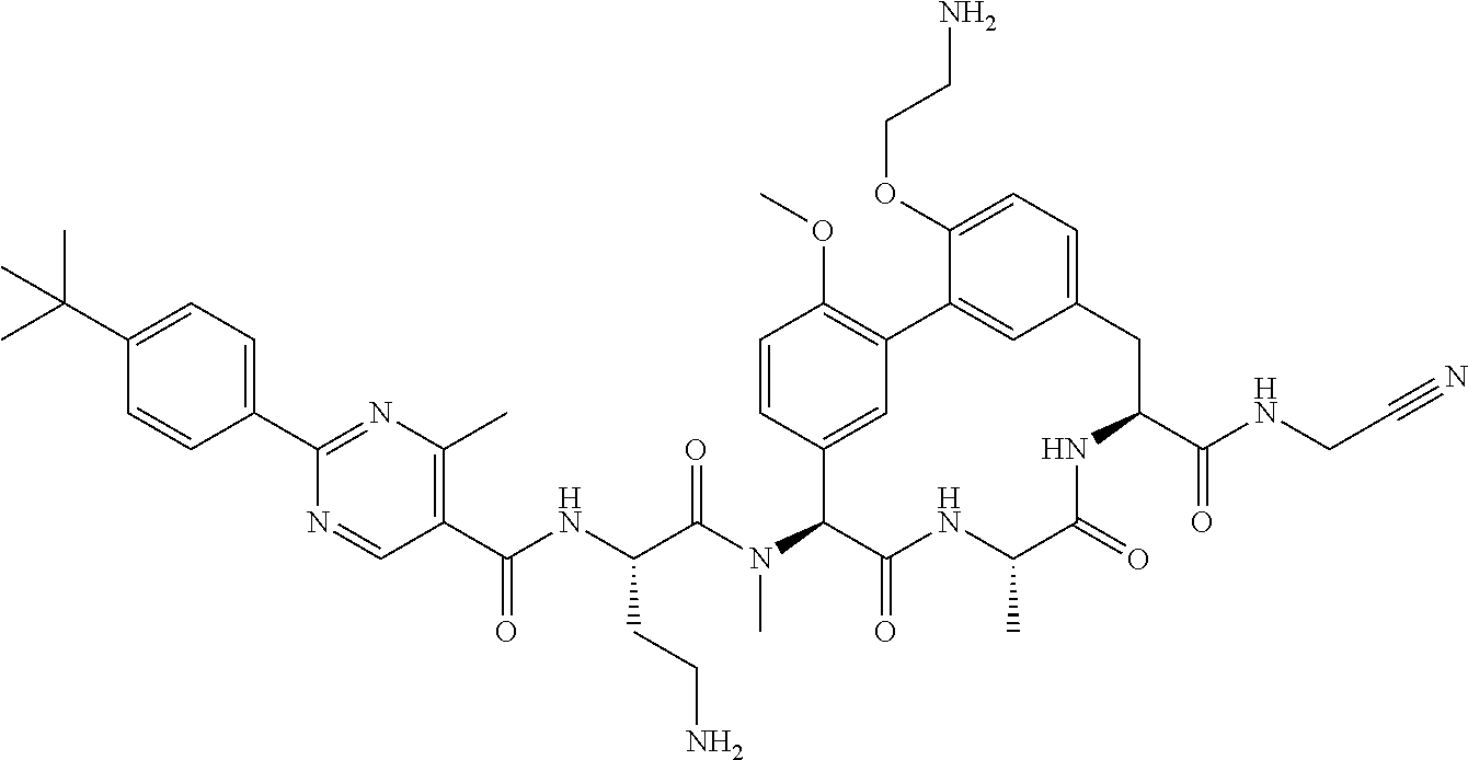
C1(C(NC(C(N(C2C(=O)NC(C)C(=O)NC(C(NCC#N)=O)CC3=CC=C(OCCN)C(=C3)C3=C(OC)C=CC2=C3)C)=O)CCN)=O)=C(C)N=C(C2=CC=C(C(C)(C)C)C=C2)N=C1
